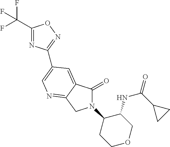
C1(C(F)(F)F)=NC(C2=CN=C3C(=C2)C(=O)N(C2CCOCC2NC(C2CC2)=O)C3)=NO1
